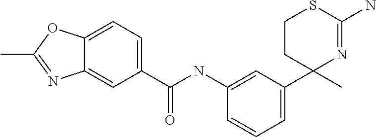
C12=CC(C(NC3=CC(C4(C)N=C(N)SCC4)=CC=C3)=O)=CC=C1OC(C)=N2
